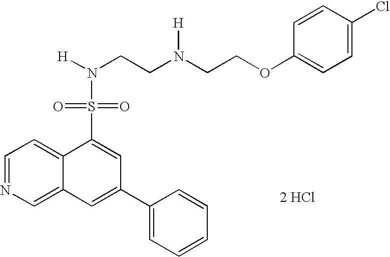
C1=NC=C2C(=C1)C(S(=O)(=O)N([H])CCN(CCOC1=CC=C(Cl)C=C1)[H])=CC(C1=CC=CC=C1)=C2.[2 HCl]
